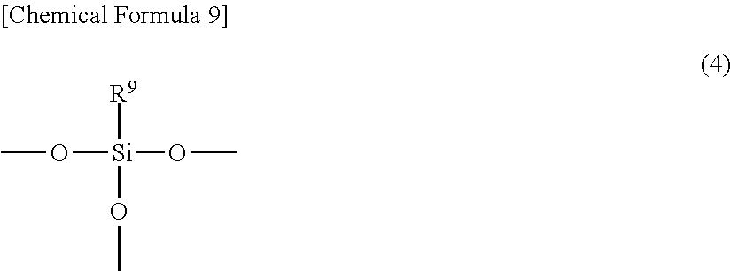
[R9][Si](OC)(OC)OC
